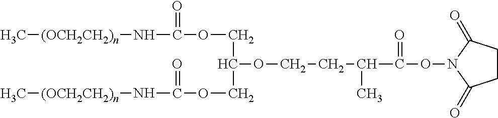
C[(OCH2CH2)n]NC(=O)OCC(OCCC(C)C(=O)ON1C(=O)CCC1=O)COC(N[(OCH2CH2)n]C)=O
